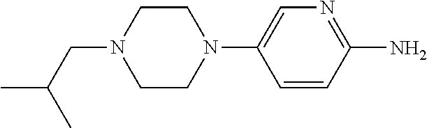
N1(CC(C)C)CCN(C2=CN=C(N)C=C2)CC1
